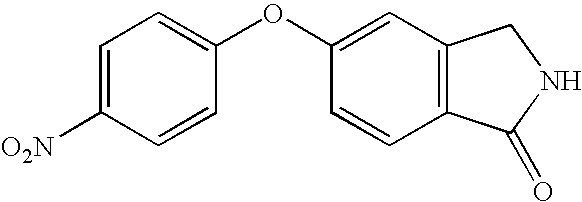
C1=C([O2N])C=CC(OC2=CC3=C(C=C2)C(=O)NC3)=C1
